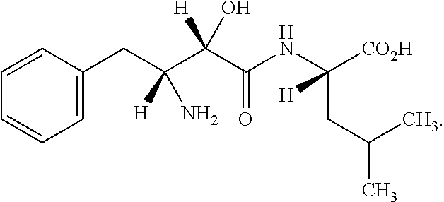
C1=CC(CC(C(C(NC([CO2H])(CC(C)C)[H])=O)([H])O)([H])N)=CC=C1
